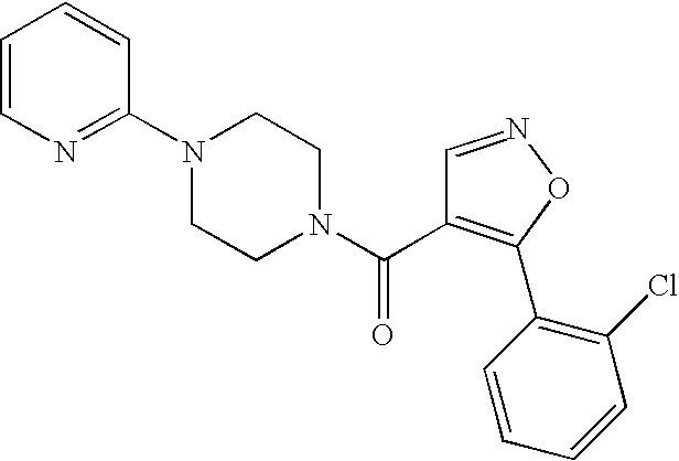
N1(C2=NC=CC=C2)CCN(C(=O)C2=C(C3=C(Cl)C=CC=C3)ON=C2)CC1
